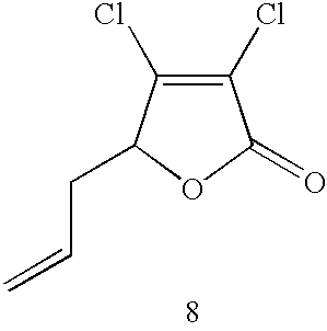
C1(Cl)=C(Cl)C(CC=C)OC1=O
